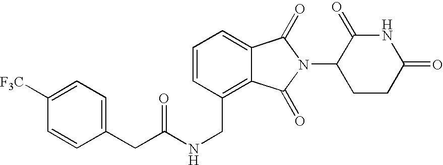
N(CC1=C2C(=CC=C1)C(=O)N(C1CCC(=O)NC1=O)C2=O)C(=O)CC1=CC=C([F3C])C=C1
